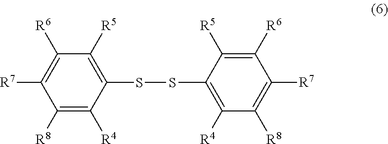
C1([R6])=C([R5])C(SSC2=C([R5])C([R6])=C([R7])C([R8])=C2[R4])=C([R4])C([R8])=C1[R7]
